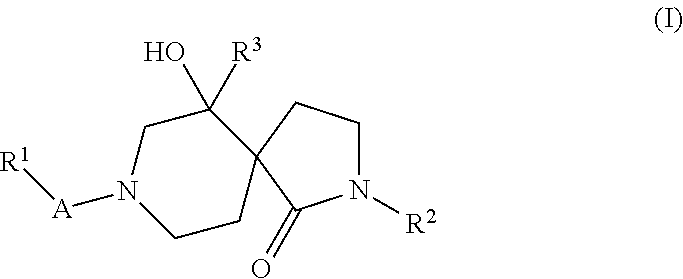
N1([R2])CCC2(C1=O)C(O)([R3])CN([A][R1])CC2
